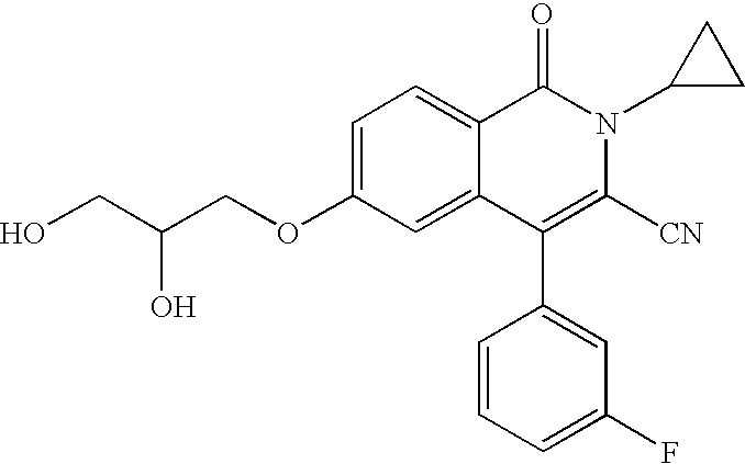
C1=C(OCC(CO)O)C=C2C(=C1)C(=O)N(C1CC1)C([CN])=C2C1=CC(F)=CC=C1
